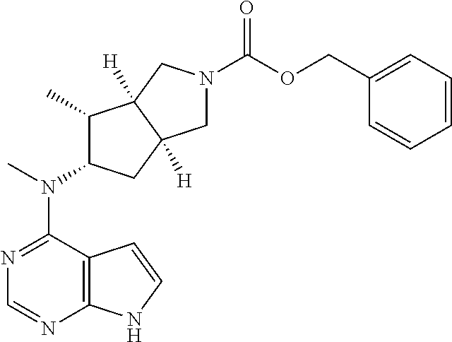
N1=C(N(C2C(C)C3([H])C([H])(C2)CN(C(OCC2=CC=CC=C2)=O)C3)C)C2=C(N=C1)NC=C2
